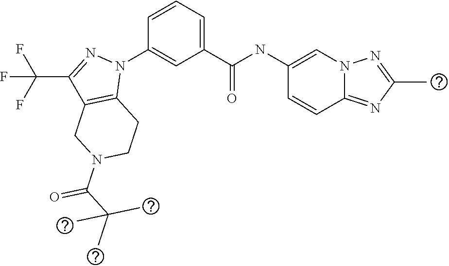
C1(NC(C2=CC=CC(N3C4=C(C(C(F)(F)F)=N3)CN(C(=O)C(C)(C)C)CC4)=C2)=O)=CN2C(=NC(C)=N2)C=C1
